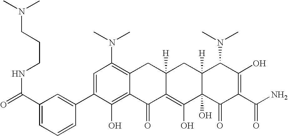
C1=C(C2=CC(C(=O)NCCCN(C)C)=CC=C2)C(O)=C2C(=C1N(C)C)CC1([H])C(=C(O)C3(O)C([H])(C1)C(N(C)C)C(O)=C(C(N)=O)C3=O)C2=O
